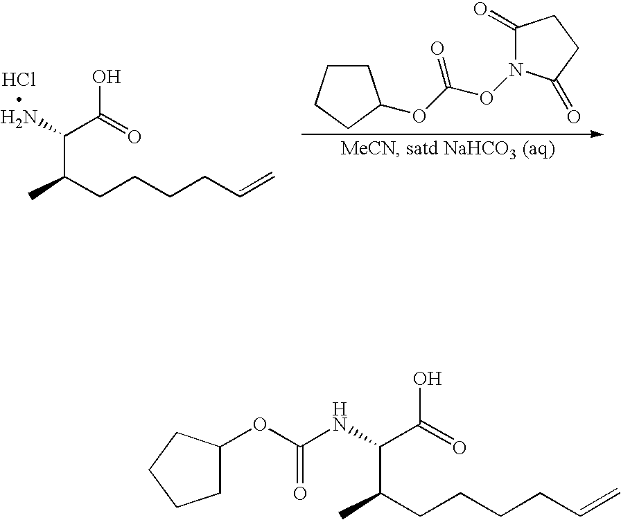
C(CCCCC=C)(C(C(O)=O)N)C.C1CCCC1OC(=O)ON1C(=O)CCC1=O.C1C(OC(=O)NC(C(CCCCC=C)C)C(=O)O)CCC1
